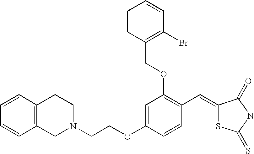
C12=C(CN(CCOC3=CC(OCC4=C(Br)C=CC=C4)=C(C=C4SC(=S)NC4=O)C=C3)CC1)C=CC=C2
